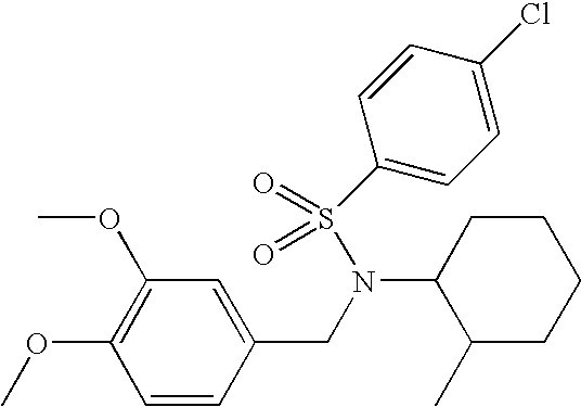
C1=CC(CN(C2CCCCC2C)S(C2=CC=C(Cl)C=C2)(=O)=O)=CC(OC)=C1OC
